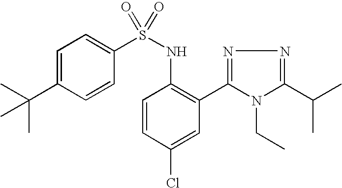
C1=C(C(C)(C)C)C=CC(S(NC2=C(C3=NN=C(C(C)C)N3CC)C=C(Cl)C=C2)(=O)=O)=C1
